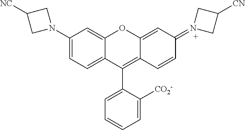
C1(N2CC([NC])C2)=CC=C2C(=C1)OC1=CC(=N3CC([CN])C3)C=CC1=C2C1=CC=CC=C1[CO2-]
